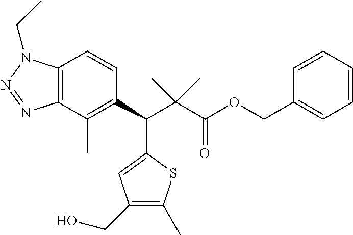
C12=C(C(C)=C(C(C3=CC(CO)=C(C)S3)C(C(OCC3=CC=CC=C3)=O)(C)C)C=C1)N=NN2CC
